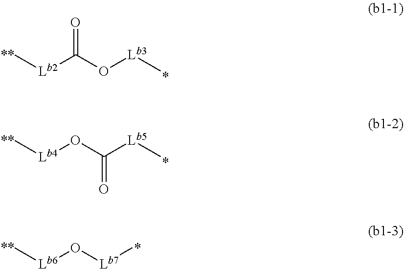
O=C(O[Lb3]C)[Lb2]C.O(C([Lb5]C)=O)[Lb4]C.O([Lb7]C)[Lb6]C
